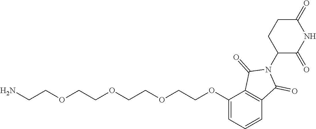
NCCOCCOCCOCCOC1=CC=CC2=C1C(=O)N(C1C(=O)NC(=O)CC1)C2=O
